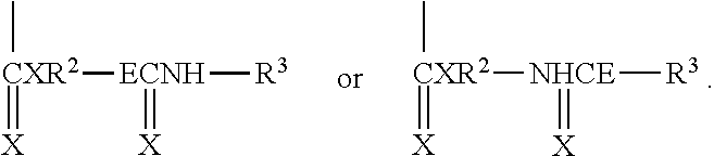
C[CXR2](=[X])[ECNH]([R3])=[X].C[CXR2](=[X])[NHCE]([R3])=[X]
